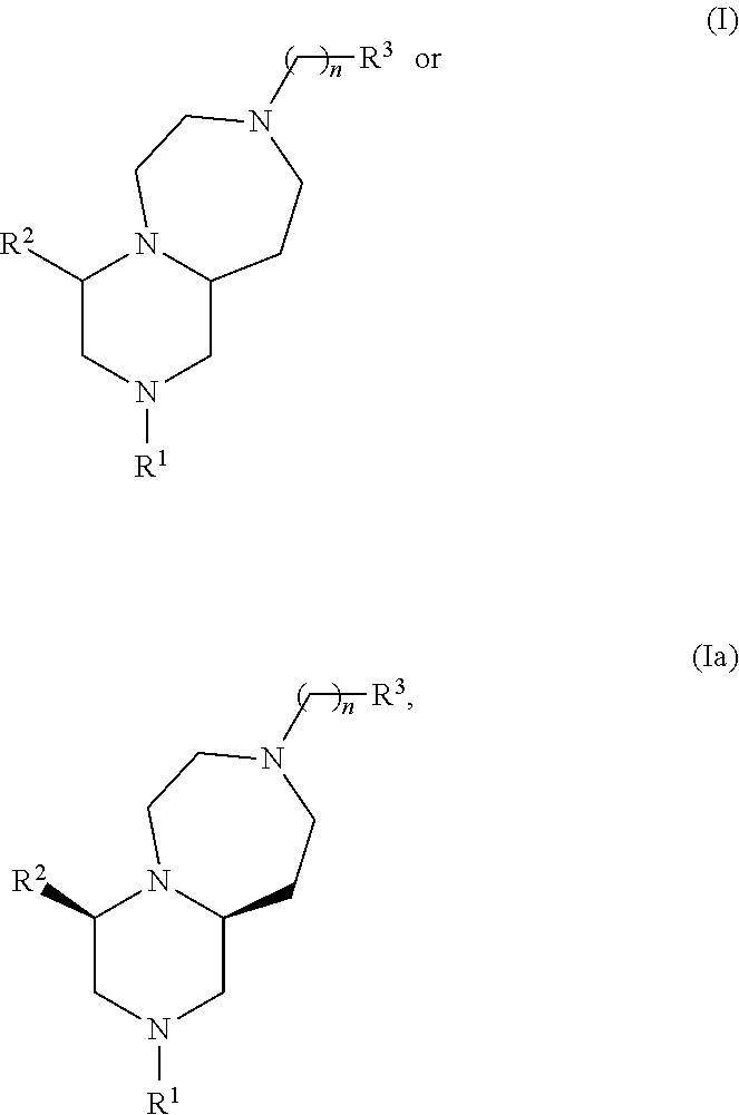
C1([R2])CN([R1])CC2N1CCN(C[R3])CC2.C1([R2])CN([R1])CC2N1CCN(C[R3])CC2
